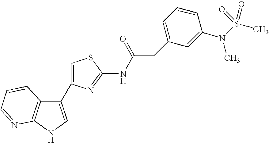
C1(C2=CSC(NC(CC3=CC=CC(N(S(C)(=O)=O)C)=C3)=O)=N2)=CNC2=C1C=CC=N2
